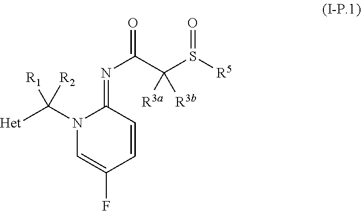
N1(C([Het])([R2])[R1])C=C(F)C=CC1=NC(=O)C(S([R5])=O)([R3a])[R3b]
